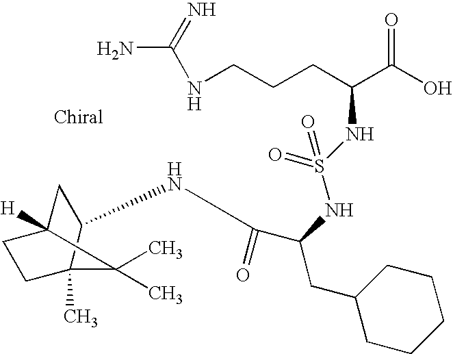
N(C1CC2([H])C(C)(C)C1(C)CC2)C(=O)C(NS(NC(C(=O)O)CCCNC(N)=N)(=O)=O)CC1CCCCC1
